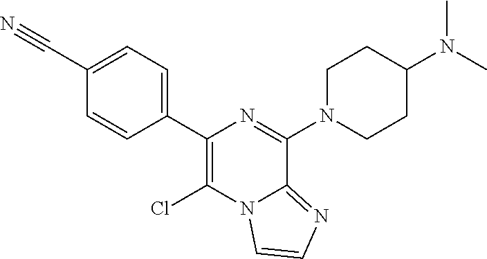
C1(C#N)=CC=C(C2=C(Cl)N3C(=NC=C3)C(N3CCC(N(C)C)CC3)=N2)C=C1
